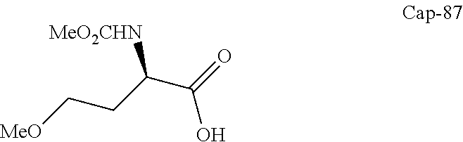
C(O)(=O)C(CC[MeO])[MeO2CHN]
